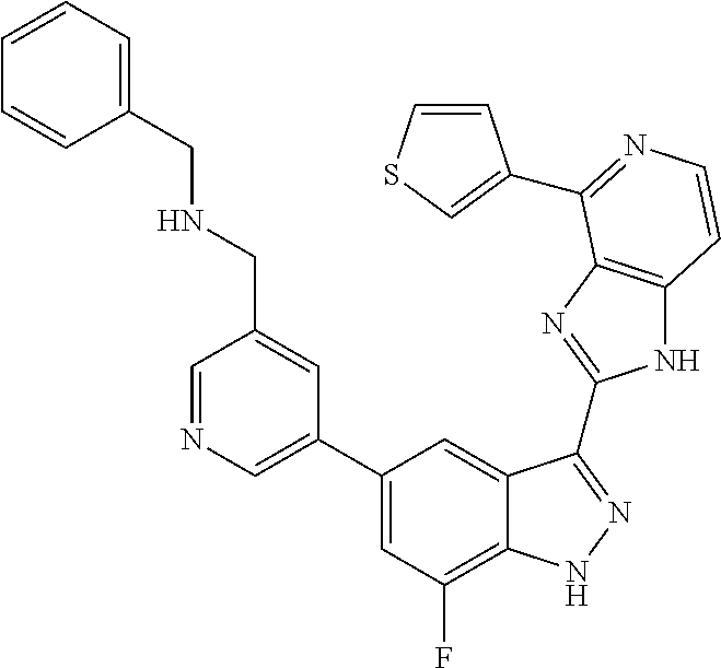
C1=C(C2=CC(F)=C3C(=C2)C(C2=NC4=C(N2)C=CN=C4C2=CSC=C2)=NN3)C=C(CNCC2=CC=CC=C2)C=N1
